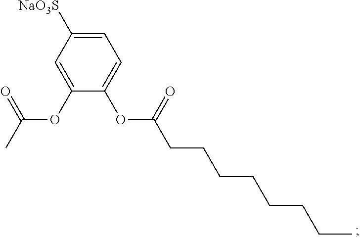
C1=C([NaO3S])C=C(OC(C)=O)C(OC(CCCCCCCC)=O)=C1
